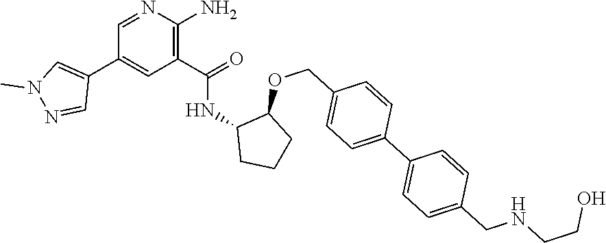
C1=NC(N)=C(C(=O)NC2CCCC2OCC2=CC=C(C3=CC=C(CNCCO)C=C3)C=C2)C=C1C1=CN(C)N=C1
